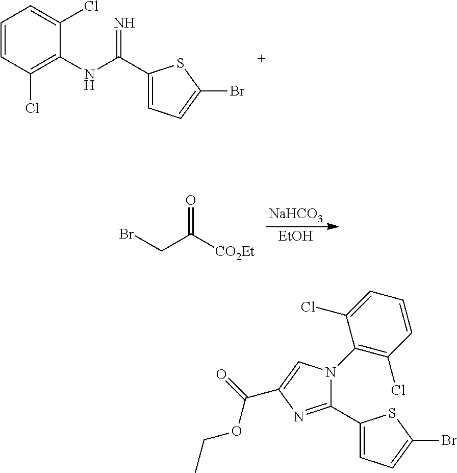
C1=CC(Cl)=C(NC(C2=CC=C(Br)S2)=N)C(Cl)=C1.[NaHCO3].[EtOH].C(C([CO2Et])=O)Br.C1(C2=CC=C(Br)S2)=NC(C(=O)OCC)=CN1C1=C(Cl)C=CC=C1Cl
